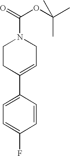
C1CC(C2=CC=C(F)C=C2)=CCN1C(=O)OC(C)(C)C
